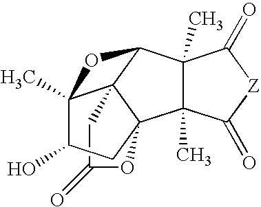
C1C(=O)OC23CC(O)C4(C)C12C(C1(C)C3(C)C(=O)[Z]C1=O)O4
